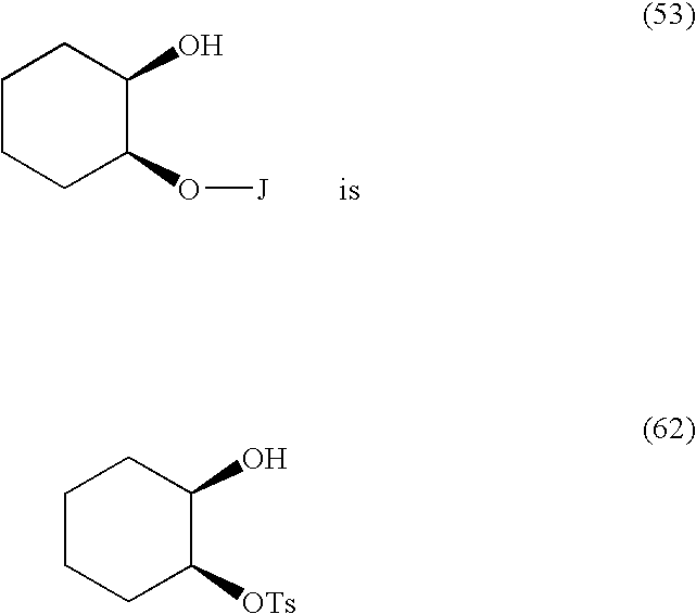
C1CCC(O[J])C(O)C1.C1CCC([OTs])C(O)C1
